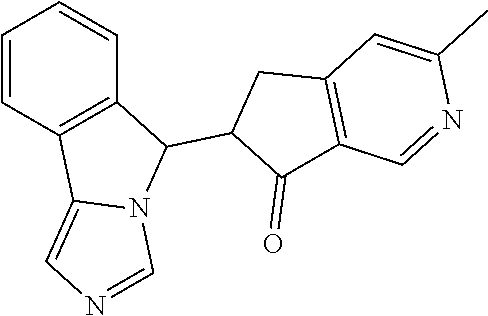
C1=CC2=C(C=C1)C(C1C(=O)C3=C(C1)C=C(C)N=C3)N1C2=CN=C1
